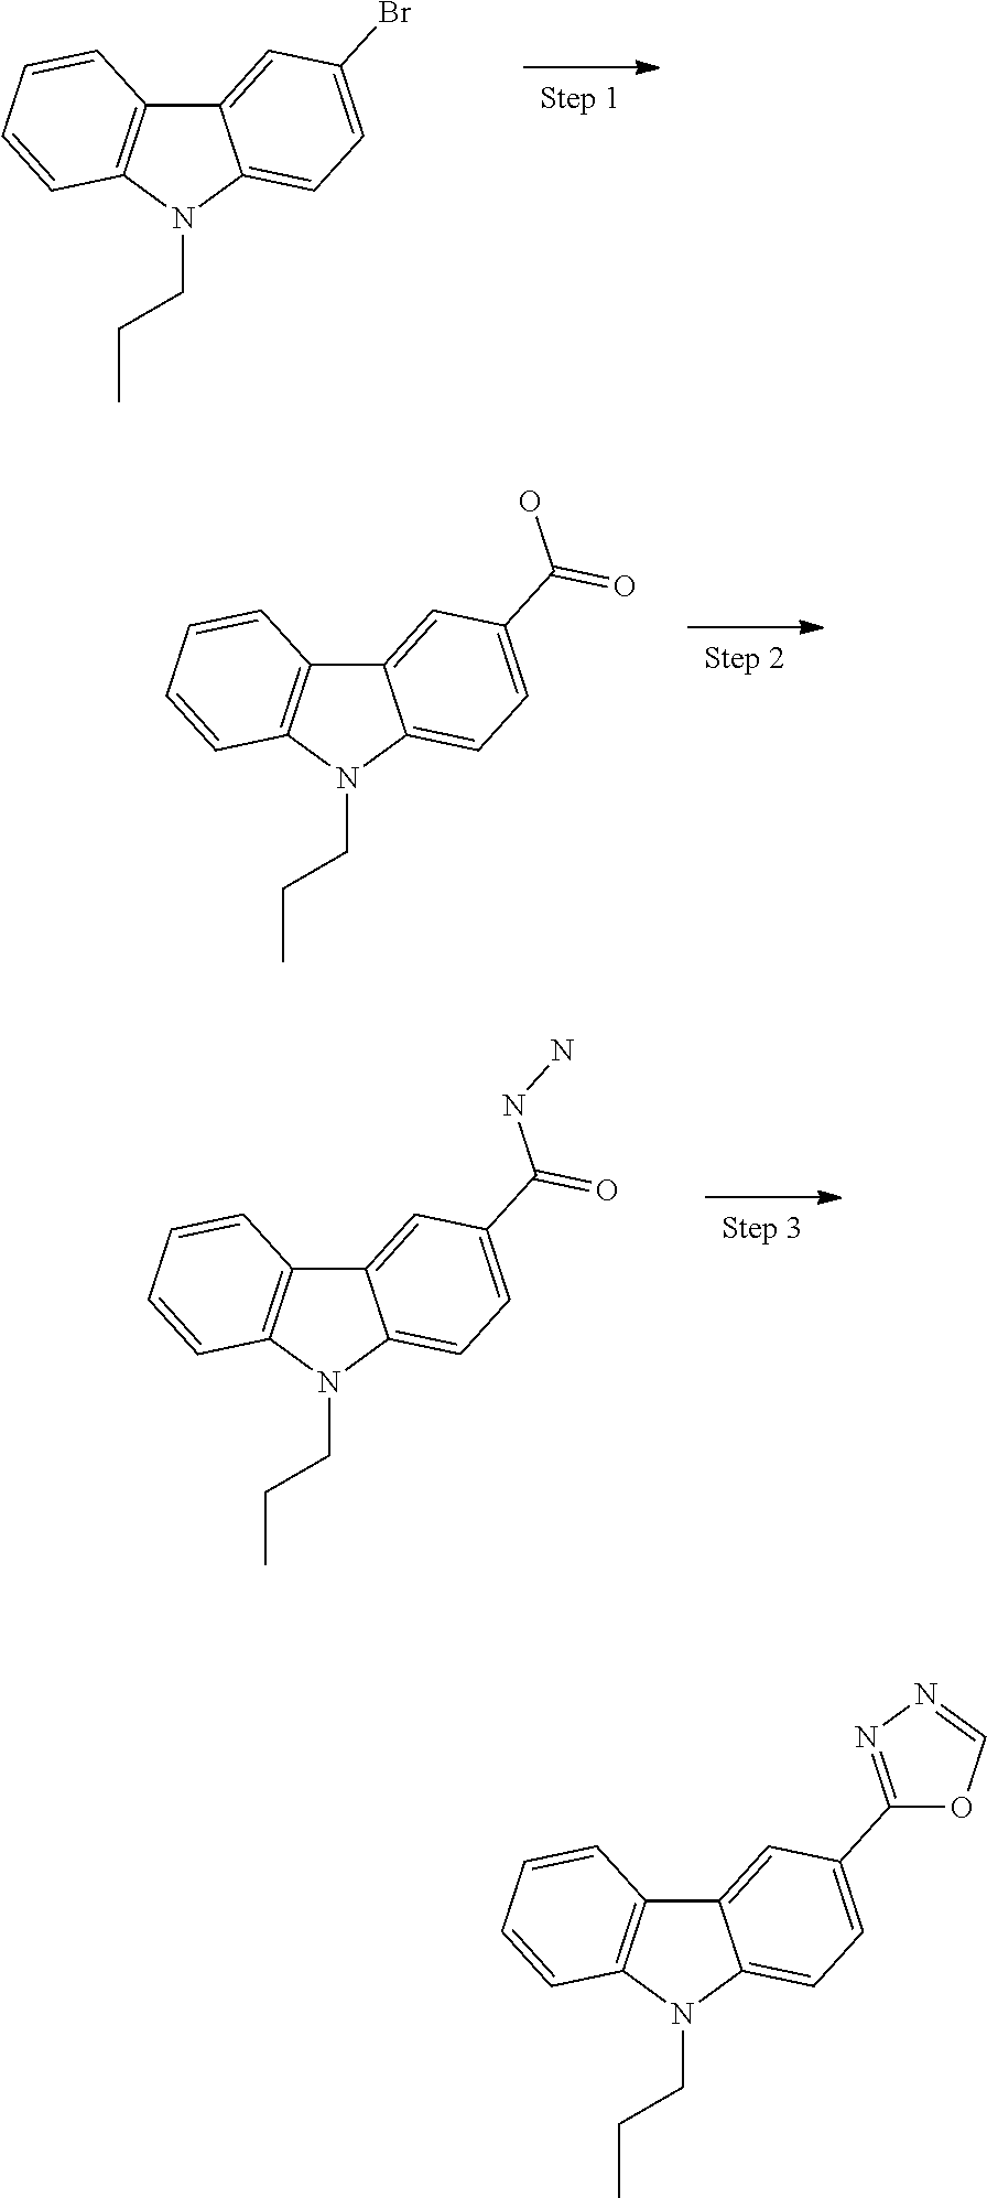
C12=CC(Br)=CC=C1N(CCC)C1=C2C=CC=C1.C12=CC(C(O)=O)=CC=C1N(CCC)C1=C2C=CC=C1.C12=CC(C(NN)=O)=CC=C1N(CCC)C1=C2C=CC=C1.C12=CC(C3=NN=CO3)=CC=C1N(CCC)C1=C2C=CC=C1
